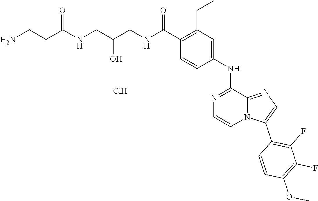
O(C)C1=C(F)C(F)=C(C2=CN=C3N2C=CN=C3NC2=CC(CC)=C(C(NCC(CNC(CCN)=O)O)=O)C=C2)C=C1.Cl
